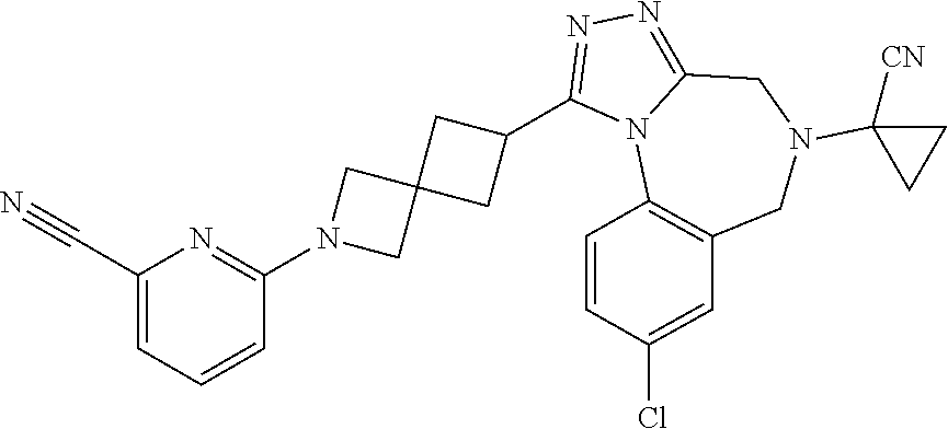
C1(C#N)=CC=CC(N2CC3(C2)CC(C2=NN=C4N2C2=C(CN(C5([CN])CC5)C4)C=C(Cl)C=C2)C3)=N1
